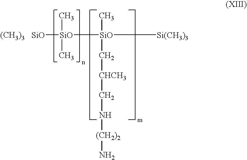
[SiO][SiO](C)(C)[SiO](C)(C[CHCH3]CN[(CH2)2]N)[Si(CH3)3].[(CH3)3]
